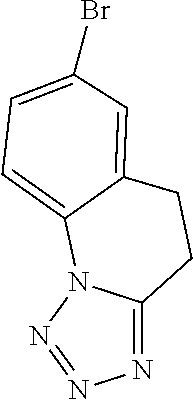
N1=C2N(N=N1)C1=CC=C(Br)C=C1CC2
